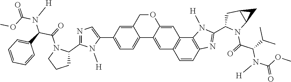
C1=C(C2=CN=C(C3N(C(=O)C(C4=CC=CC=C4)N(C(=O)OC)[H])CCC3)N2[H])C=C2C(=C1)C1=CC3=C(C=C1OC2)C1=C(C=C3)N=C(C2N(C(=O)C(C(C)C)N(C(=O)OC)[H])C3C(C2)C3)N1[H]
